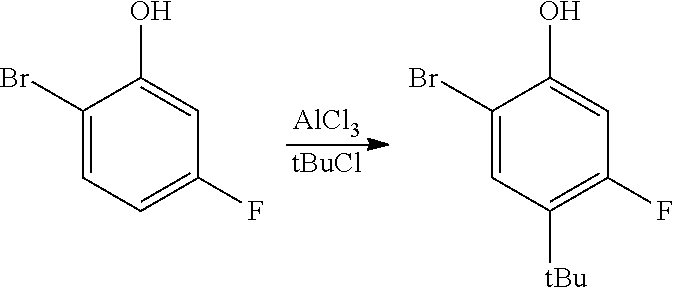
C1(Br)=CC=C(F)C=C1O.C1(Br)=CC([tBu])=C(F)C=C1O.[AlCl3].[tBuCl]
